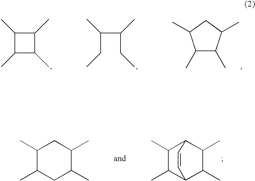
C1(C)C(C)C(C)C1C.C(C(CC)C)(CC)C.C1(C)C(C)C(C)CC1C.C1(C)C(C)CC(C)C(C)C1.C1(C)C(C)C2C(C)C(C)C1C=C2
